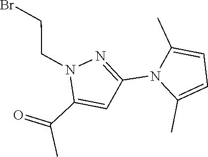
C1=C(C)N(C2=NN(CCBr)C(C(=O)C)=C2)C(C)=C1
